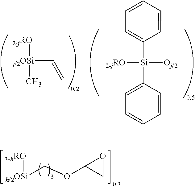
[2-jRO][Si]([Oj/2])(C1=CC=CC=C1)C1=CC=CC=C1.[2-jRO][j/2OSi](C)C=C.[h/2OSi](COC1CO1)[3-hRO]
